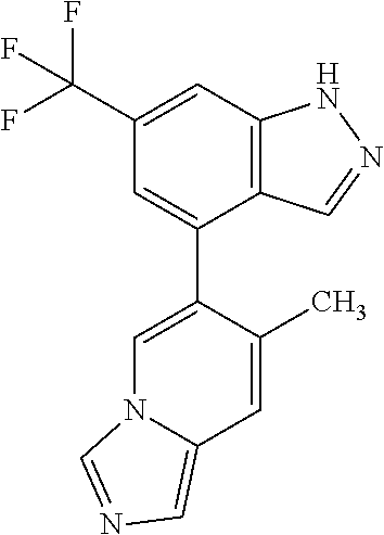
C12=C(C=C(C(F)(F)F)C=C1C1=CN3C(=CN=C3)C=C1C)NN=C2
